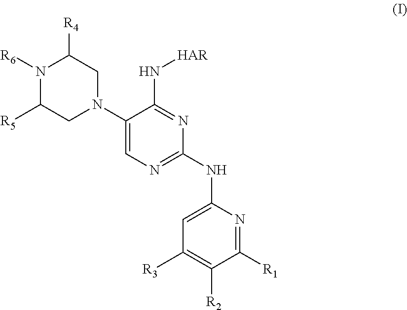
N1([R6])C([R5])CN(C2=CN=C(NC3=CC([R3])=C([R2])C([R1])=N3)N=C2N[HAR])CC1[R4]
